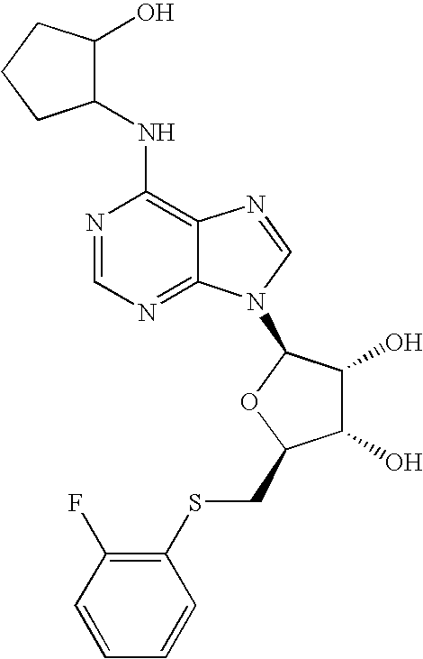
N1=CN=C2C(=C1NC1C(O)CCC1)N=CN2C1C(O)C(O)C(CSC2=C(F)C=CC=C2)O1
